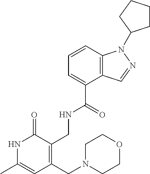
C1=CC2=C(C(C(=O)NCC3=C(CN4CCOCC4)C=C(C)NC3=O)=C1)C=NN2C1CCCC1
